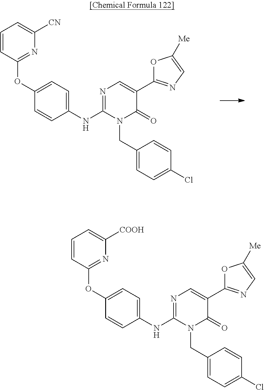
N1=C(NC2=CC=C(OC3=NC([CN])=CC=C3)C=C2)N(CC2=CC=C(Cl)C=C2)C(=O)C(C2=NC=C([Me])O2)=C1.N1=C(NC2=CC=C(OC3=NC([COOH])=CC=C3)C=C2)N(CC2=CC=C(Cl)C=C2)C(=O)C(C2=NC=C([Me])O2)=C1
